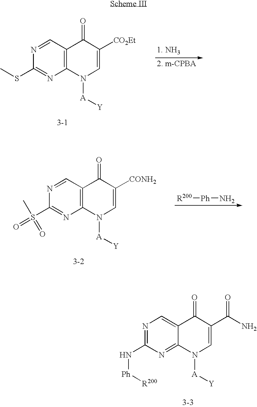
N1=CC2=C(N=C1SC)N([A][Y])C=C([CO2Et])C2=O.N1=CC2=C(N=C1S(C)(=O)=O)N([A][Y])C=C([CONH2])C2=O.[R200][Ph]N.N1=C(N[Ph][R200])N=C2C(=C1)C(=O)C(C(N)=O)=CN2[A][Y]
